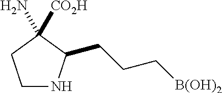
C1NC(CCC[B(OH)2])C([CO2H])(N)C1
